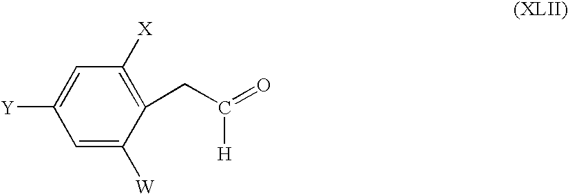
C1=C([W])C(CC(=O)[H])=C([X])C=C1[Y]
